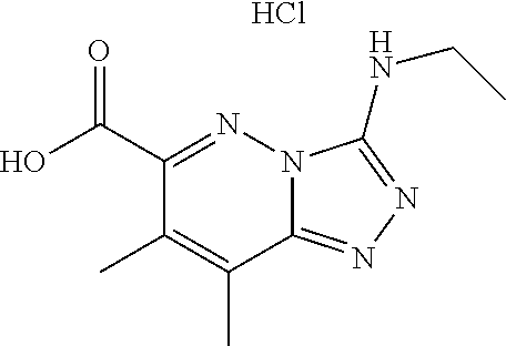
C1(C(=O)O)=NN2C(=NN=C2NCC)C(C)=C1C.Cl
